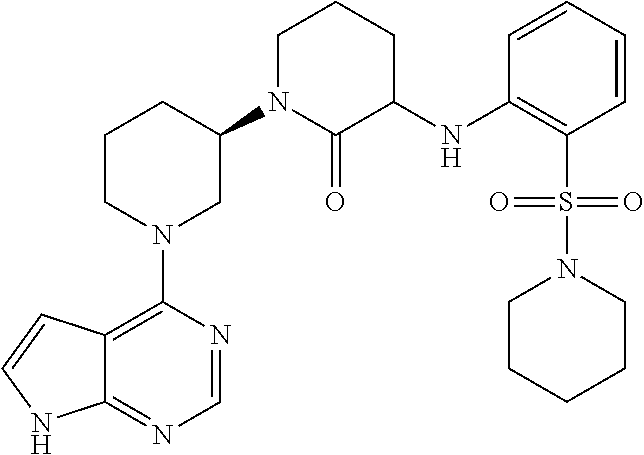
C1(N2CC(N3C(=O)C(NC4=C(S(N5CCCCC5)(=O)=O)C=CC=C4)CCC3)CCC2)=C2C(=NC=N1)NC=C2
